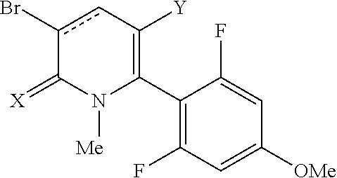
C1(C2=C([Y])cc(Br)C(=[X])N2[Me])=C(F)C=C([OMe])C=C1F
